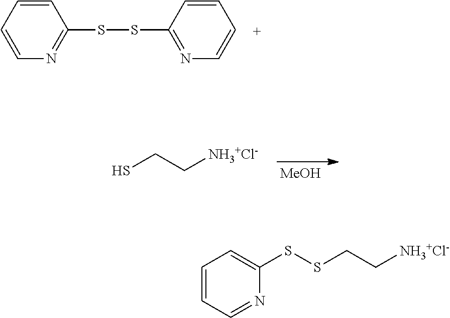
C1=CC=CN=C1SSC1=NC=CC=C1.[MeOH].SCC[NH3+Cl-].C1=CC=NC(SSCC[NH3+Cl-])=C1
